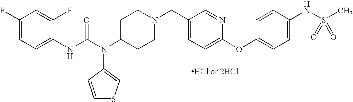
C1(NC(N(C2CCN(CC3=CC=C(OC4=CC=C(NS(C)(=O)=O)C=C4)N=C3)CC2)C2=CSC=C2)=O)=CC=C(F)C=C1F
